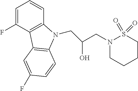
C1=C(F)C2=C(C=C1)N(CC(CN1CCCCS1(=O)=O)O)C1=C2C=C(F)C=C1
